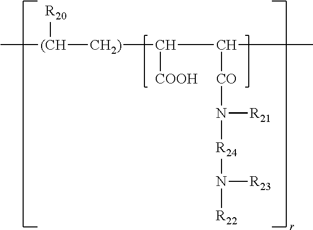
C[(CH]([CH2)]C(C([CO]N([R24]N([R23])[R22])[R21])C)[COOH])[R20]
